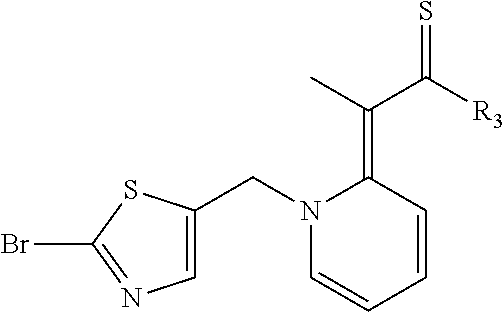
C1=CC=CC(=C(C([R3])=S)C)N1CC1=CN=C(Br)S1
